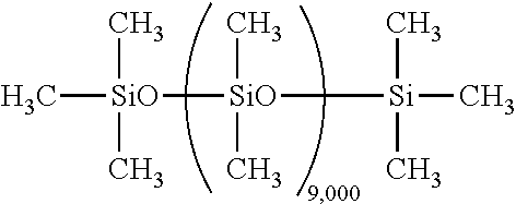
C[SiO](C)(C)[SiO](C)(C)[Si](C)(C)C
